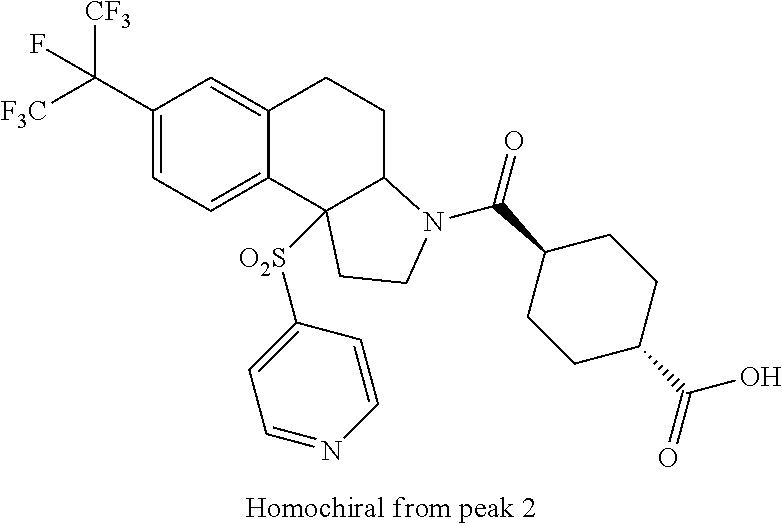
C1(C([F3C])([CF3])F)=CC=C2C(=C1)CCC1C2([O2S]C2=CC=NC=C2)CCN1C(C1CCC(C(=O)O)CC1)=O
